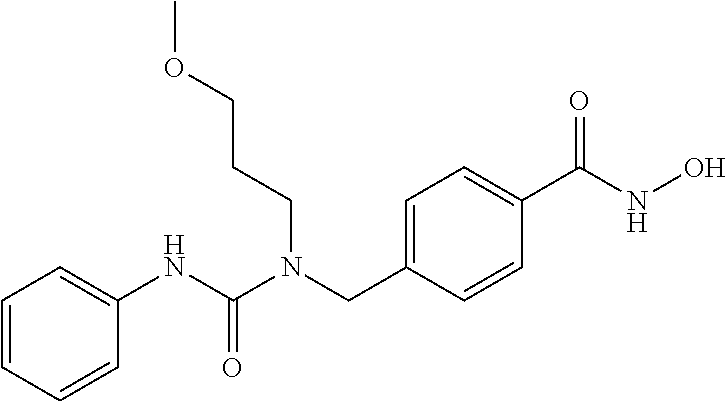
C1=CC=CC(NC(N(CC2=CC=C(C(NO)=O)C=C2)CCCOC)=O)=C1
